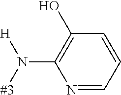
C1(N([#3])[H])=C(O)C=CC=N1
